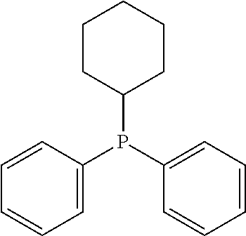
C1=C(P(C2=CC=CC=C2)C2CCCCC2)C=CC=C1
